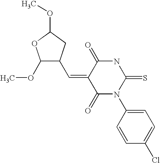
O=C1C(=CC2C(OC)OC(OC)C2)C(=O)N(C2=CC=C(Cl)C=C2)C(=S)N1
